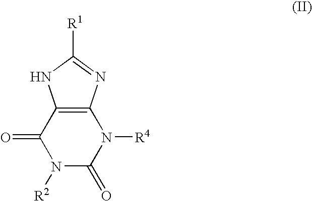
N1([R2])C(=O)N([R4])C2=C(C1=O)NC([R1])=N2
